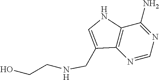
N1=CN=C(N)C2=C1C(CNCCO)=CN2
